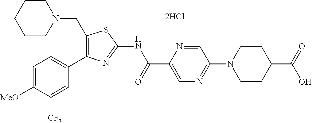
C1(CN2CCCCC2)=C(C2=CC=C([MeO])C([CF3])=C2)N=C(NC(C2=CN=C(N3CCC(C(=O)O)CC3)C=N2)=O)S1
